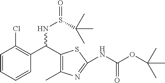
C1(C(C2=C(Cl)C=CC=C2)NS(=O)C(C)(C)C)=C(C)N=C(NC(=O)OC(C)(C)C)S1
